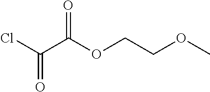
ClC(C(OCCOC)=O)=O
